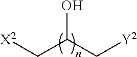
OC(C[X2])C[Y2]
